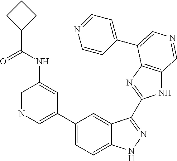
C1(C2=CN=CC(NC(C3CCC3)=O)=C2)=CC=C2C(=C1)C(C1=NC3=C(N1)C=NC=C3C1=CC=NC=C1)=NN2
